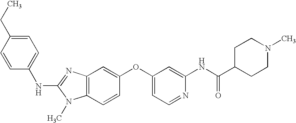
C1=C(CC)C=CC(NC2=NC3=C(N2C)C=CC(OC2=CC=NC(NC(C4CCN(C)CC4)=O)=C2)=C3)=C1
